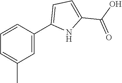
C1=CC(C2=CC=C(C(O)=O)N2)=CC(C)=C1
